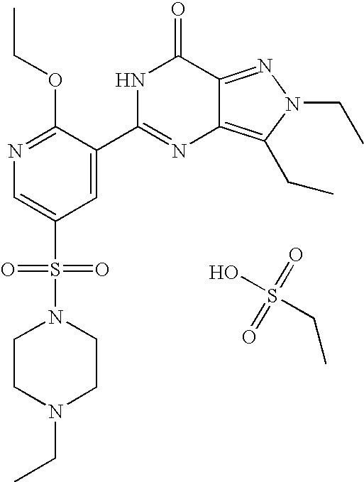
CCOC1=NC=C(S(=O)(=O)N2CCN(CC)CC2)C=C1C1=NC2=C(CC)N(CC)N=C2C(=O)N1.OS(=O)(=O)CC
